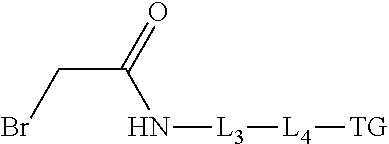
BrCC(=O)N[L3][L4][TG]
